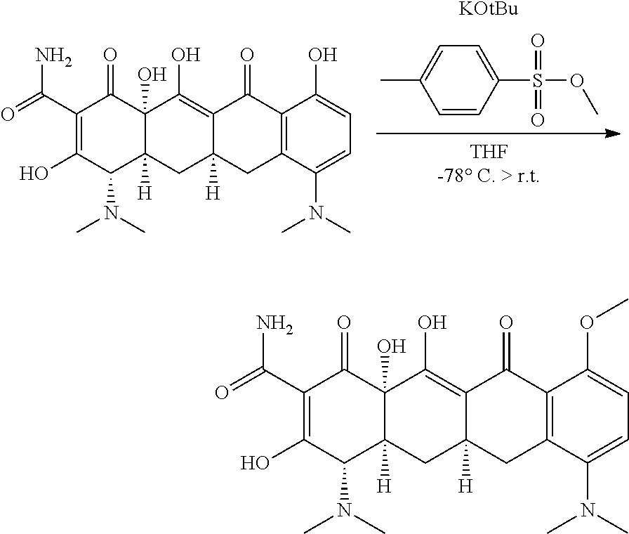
C12=C(C(N(C)C)=CC=C1OC)CC1([H])C(=C(O)C3(O)C([H])(C1)C(N(C)C)C(O)=C(C(=O)N)C3=O)C2=O.C12=C(C(N(C)C)=CC=C1O)CC1([H])C(=C(O)C3(O)C([H])(C1)C(N(C)C)C(O)=C(C(=O)N)C3=O)C2=O.C1=CC(S(OC)(=O)=O)=CC=C1C.[KOtBu]
